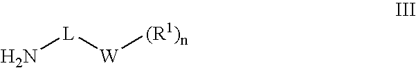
[L]([W][(R1)n])N
